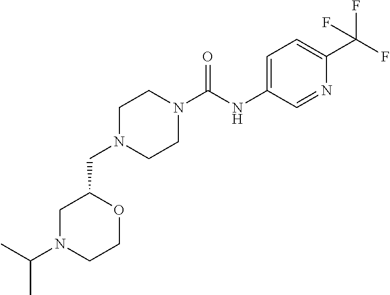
C1N(CC2CN(C(C)C)CCO2)CCN(C(NC2=CC=C(C(F)(F)F)N=C2)=O)C1
